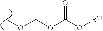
COCOC(=O)O[R21]
